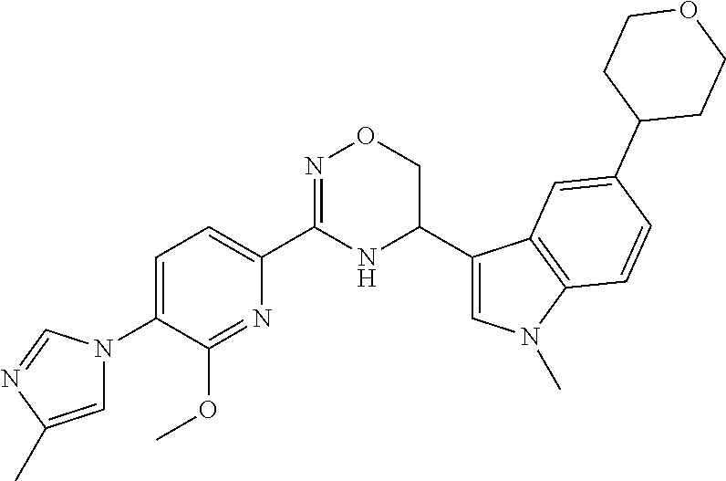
C1(C2=CC=C(N3C=C(C)N=C3)C(OC)=N2)=NOCC(C2=CN(C)C3=C2C=C(C2CCOCC2)C=C3)N1
